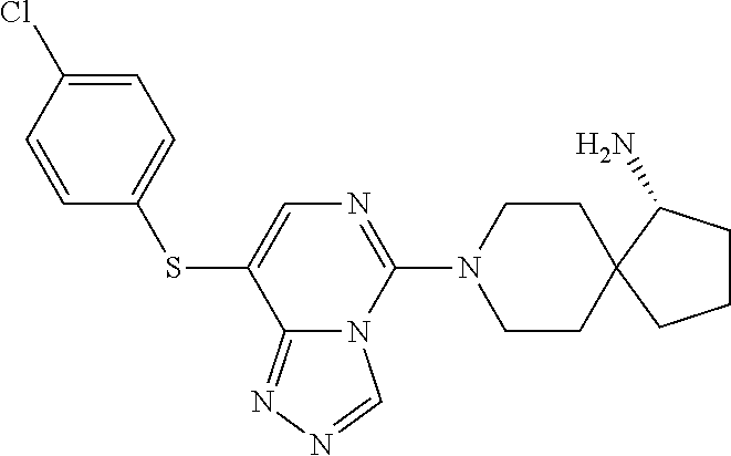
S(C1=CN=C(N2CCC3(CC2)C(N)CCC3)N2C1=NN=C2)C1=CC=C(Cl)C=C1
